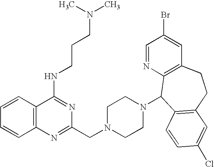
C1=CC2=C(C=C1)N=C(CN1CCN(C3C4=C(C=C(Br)C=N4)CCC4=C3C=CC(Cl)=C4)CC1)N=C2NCCCN(C)C
